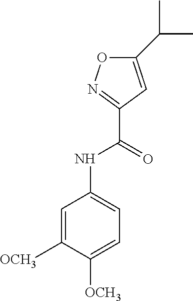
C1([OCH3])=CC(NC(C2=NOC(C(C)C)=C2)=O)=CC=C1[OCH3]
